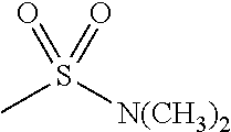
CS([N(CH3)2])(=O)=O
